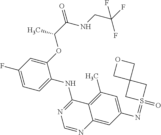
C1=C(F)C=C(OC(C)C(=O)NCC(F)(F)F)C(NC2=NC=NC3=CC(N=S4(=O)CC5(COC5)C4)=CC(C)=C23)=C1
